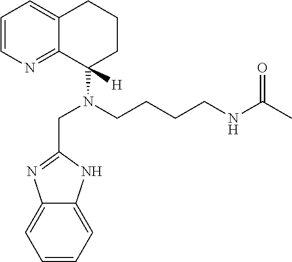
C1=CN=C2C(=C1)CCCC2(N(CCCCNC(C)=O)CC1=NC2=CC=CC=C2N1)[H]
